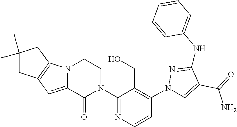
C12=CC3=C(N1CCN(C1=NC=CC(N4C=C(C(=O)N)C(NC5=CC=CC=C5)=N4)=C1CO)C2=O)CC(C)(C)C3
